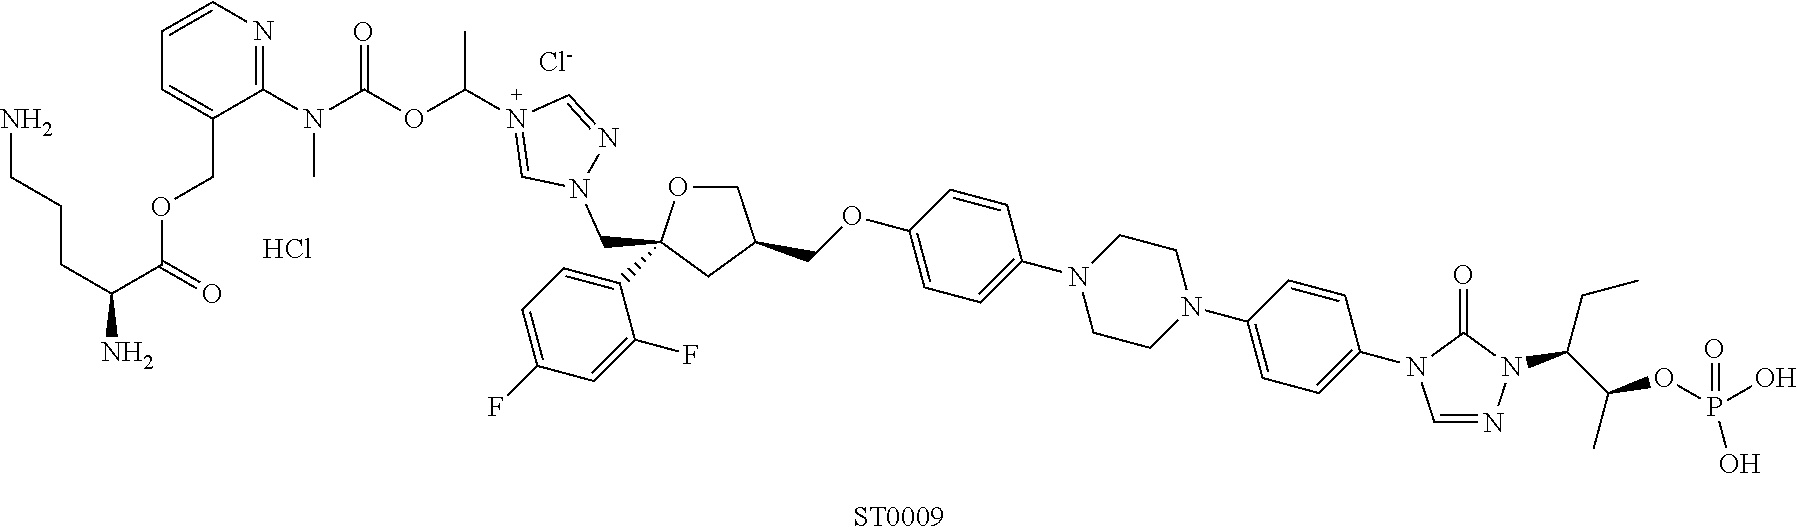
[Cl-].NCCCC(N)C(OCC1=CC=CN=C1N(C)C(=O)OC(C)N1=CN(CC2(C3=CC=C(F)C=C3F)OCC(COC3=CC=C(N4CCN(C5=CC=C(N6C=NN(C(C(C)OP(O)(=O)O)CC)C6=O)C=C5)CC4)C=C3)C2)N=C1)=O.[ST0009].Cl
